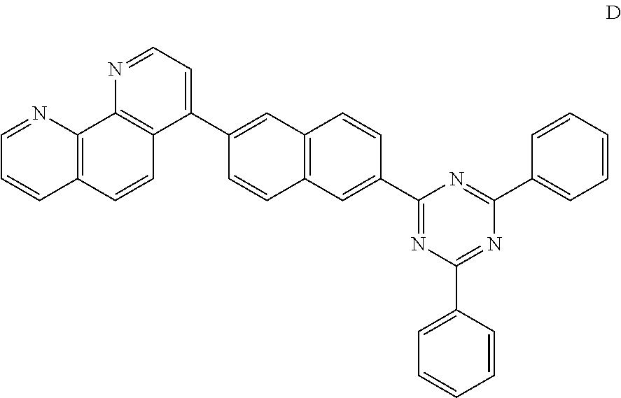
C1=NC2=C(C=C1)C=CC1=C2N=CC=C1C1=CC2=C(C=C1)C=C(C1=NC(C3=CC=CC=C3)=NC(C3=CC=CC=C3)=N1)C=C2
